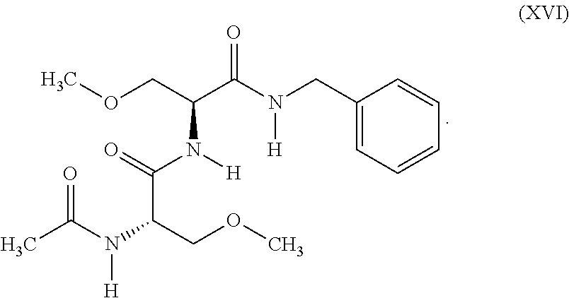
O(CC(C(N(CC1=CC=CC=C1)[H])=O)N([H])C(=O)C(COC)N(C(C)=O)[H])C
